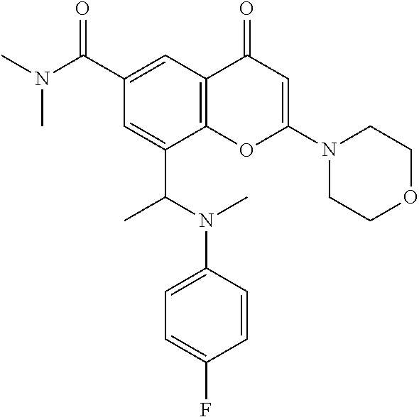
C1(C(N(C)C)=O)=CC2=C(C(C(N(C3=CC=C(F)C=C3)C)C)=C1)OC(N1CCOCC1)=CC2=O
